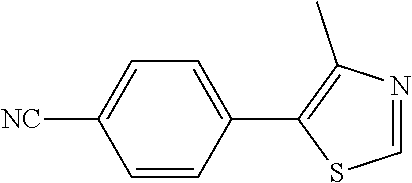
C1=CC(C2=C(C)N=CS2)=CC=C1[NC]
